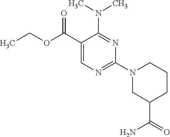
CCOC(C1=CN=C(N2CC(C(=O)N)CCC2)N=C1N(C)C)=O
